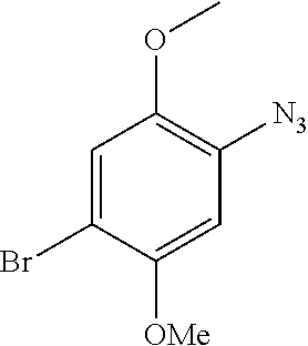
C1=C(Br)C([OMe])=CC([N3])=C1OC
